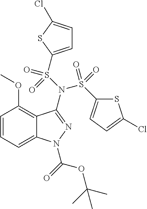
C1=CC=C2C(=C1OC)C(N(S(=O)(=O)C1=CC=C(Cl)S1)S(=O)(=O)C1=CC=C(Cl)S1)=NN2C(=O)OC(C)(C)C
